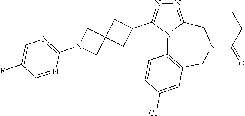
N1=C2N(C(C3CC4(C3)CN(C3=NC=C(F)C=N3)C4)=N1)C1=C(CN(C(=O)CC)C2)C=C(Cl)C=C1
